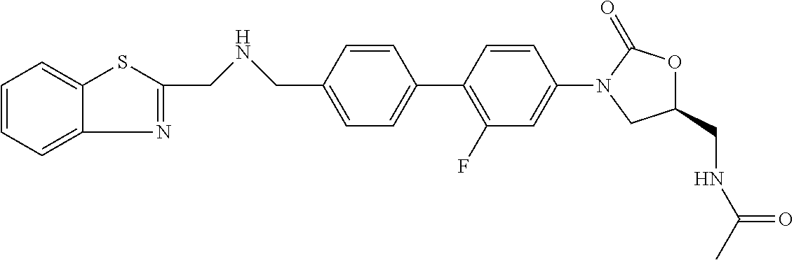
C1=CC=C2C(=C1)SC(CNCC1=CC=C(C3=C(F)C=C(N4CC(CNC(=O)C)OC4=O)C=C3)C=C1)=N2
